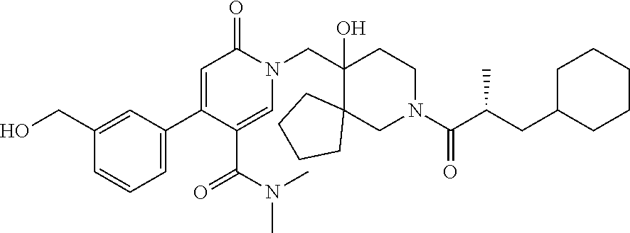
N1(CC2(O)C3(CN(C(=O)C(C)CC4CCCCC4)CC2)CCCC3)C(=O)C=C(C2=CC=CC(CO)=C2)C(C(=O)N(C)C)=C1
